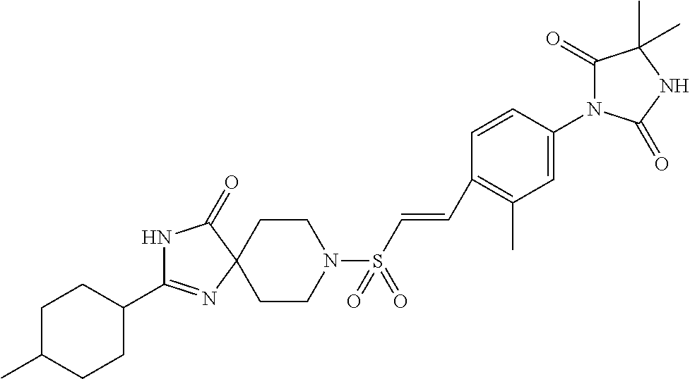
C1(C2=NC3(C(=O)N2)CCN(S(C=CC2=C(C)C=C(N4C(=O)C(C)(C)NC4=O)C=C2)(=O)=O)CC3)CCC(C)CC1
